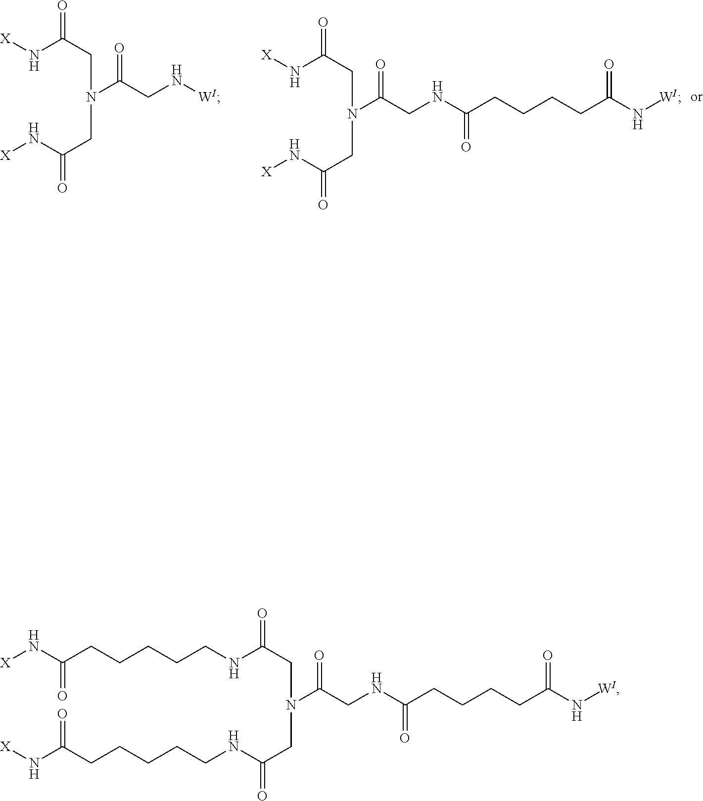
[X]NC(CN(CC(N[X])=O)C(CNC(CCCCC(N[WI])=O)=O)=O)=O.[X]NC(CN(CC(N[X])=O)C(CN[WI])=O)=O.C(NC(CN(CC(NCCCCCC(N[X])=O)=O)C(CNC(CCCCC(N[WI])=O)=O)=O)=O)CCCCC(N[X])=O
